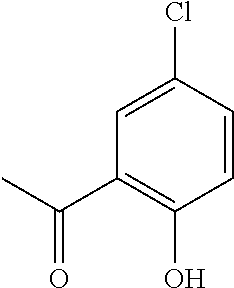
C1=C(Cl)C=CC(O)=C1C(C)=O
